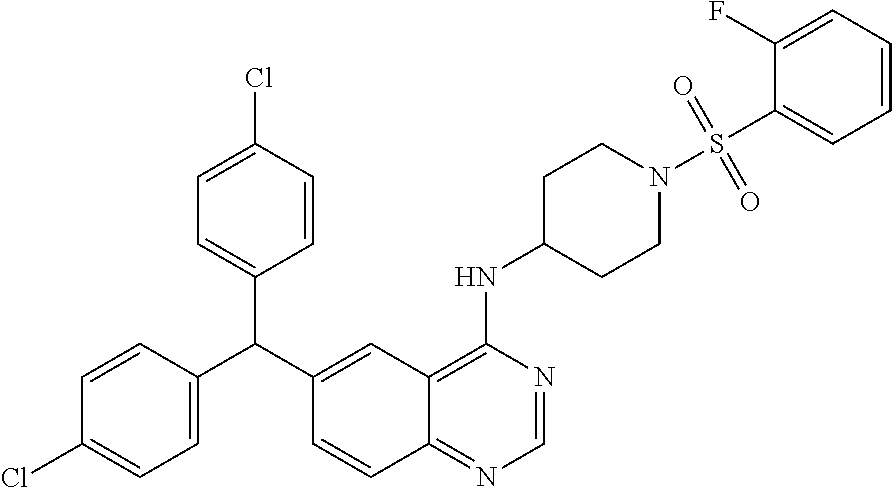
C1=CC(C(C2=CC3=C(NC4CCN(S(C5=CC=CC=C5F)(=O)=O)CC4)N=CN=C3C=C2)C2=CC=C(Cl)C=C2)=CC=C1Cl
